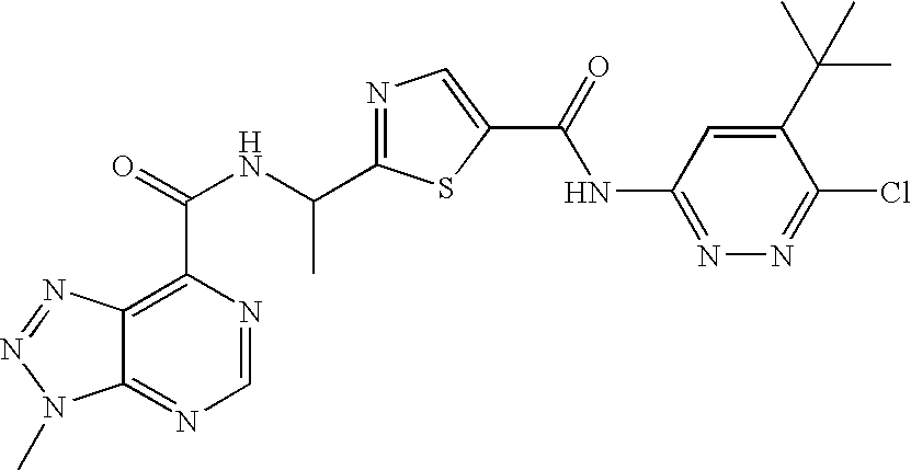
C12=NC=NC(C(=O)NC(C3=NC=C(C(=O)NC4=NN=C(Cl)C(C(C)(C)C)=C4)S3)C)=C1N=NN2C
